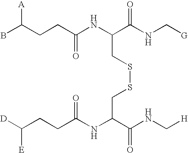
BC(CCC(NC(C(NC[G])=O)CSSCC(C(NC[H])=O)NC(CCC([D])[E])=O)=O)[A]
